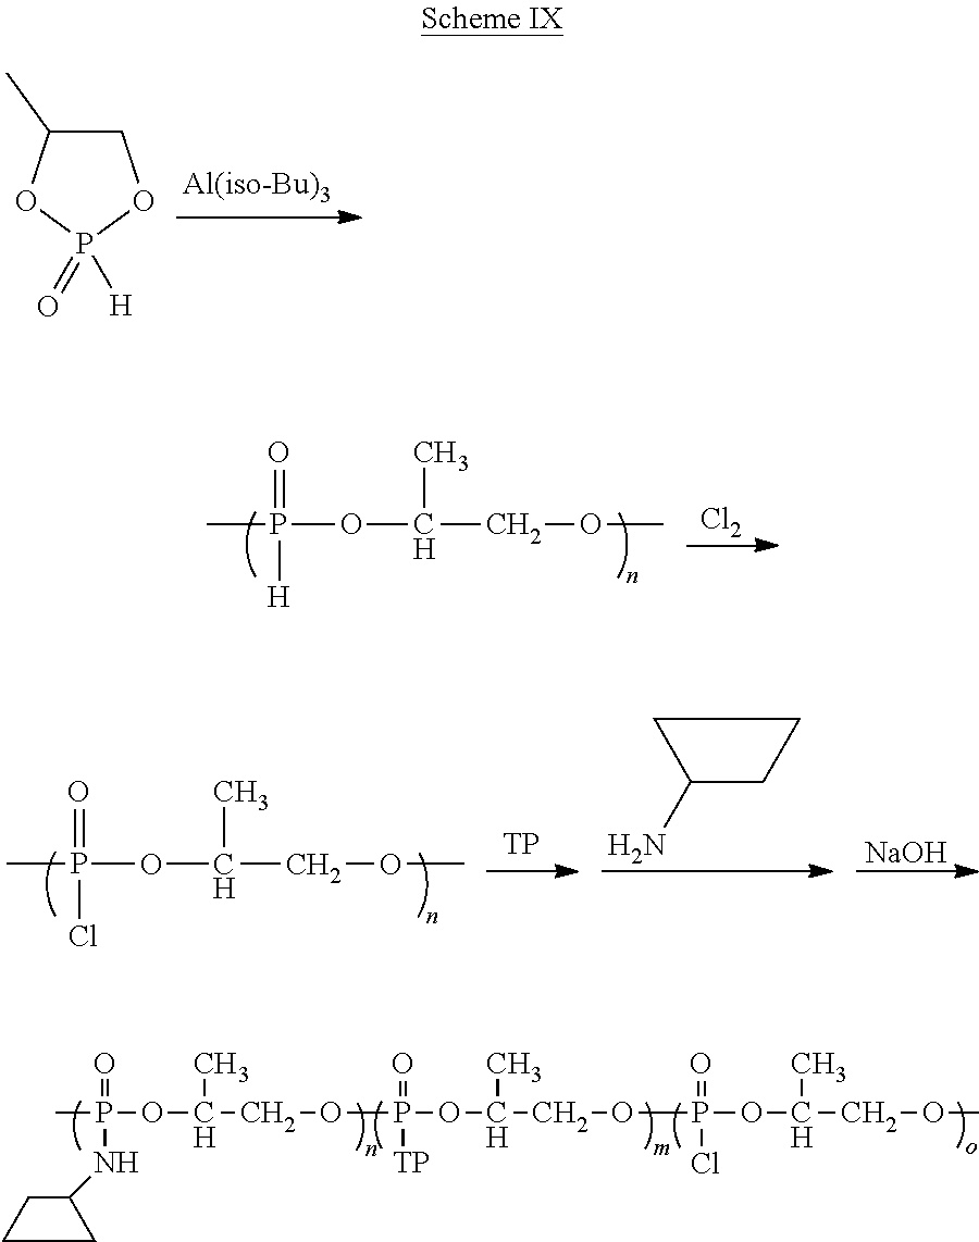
O=P(NC1CCC1)(C)OC(COP(=O)([TP])OC(C)COP(=O)(Cl)OC(C)COC)C.C1C(C)OP(=O)([H])O1.CP(OC(COC)C)(=O)[H].[Cl2].CP(OC(COC)C)(=O)Cl.[TP].C1C(N)CCC1.[NaOH]
